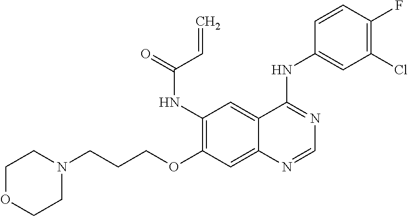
C1(NC(=O)C=C)=C(OCCCN2CCOCC2)C=C2C(=C1)C(NC1=CC(Cl)=C(F)C=C1)=NC=N2
